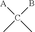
[A]C(C)(B)C
